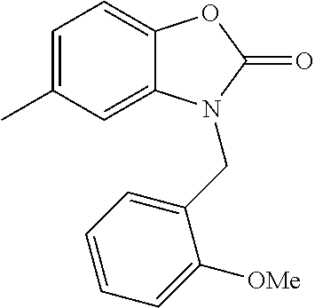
C1=C(C)C=C2C(=C1)OC(=O)N2CC1=CC=CC=C1[OMe]
